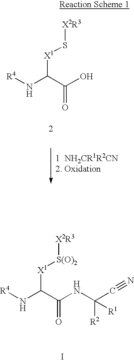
[R4]NC(C(O)=O)[X1]S[X2R3].[R4]NC(C(NC([R2])(C#N)[R1])=O)[X1][S(O)2][X2R3].I
